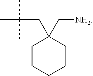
C1CCCCC1(C[NH2])CC(C)(C)C
